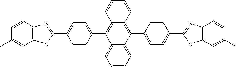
C1=CC=C2C(=C1)C(C1=CC=C(C3=NC4=C(S3)C=C(C)C=C4)C=C1)=C1C(=C2C2=CC=C(C3=NC4=C(S3)C=C(C)C=C4)C=C2)C=CC=C1
